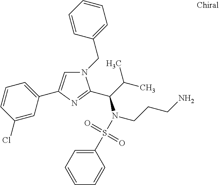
N1(CC2=CC=CC=C2)C=C(C2=CC=CC(Cl)=C2)N=C1C(C(C)C)N(CCCN)S(C1=CC=CC=C1)(=O)=O
